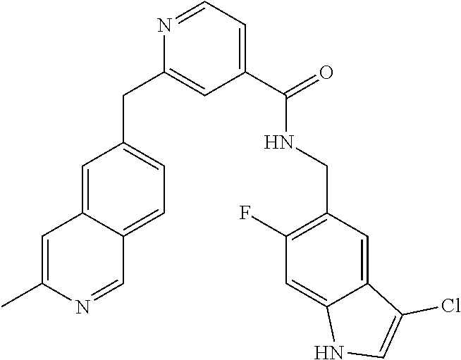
C1=C2C(=CC=C1CC1=CC(C(=O)NCC3=C(F)C=C4C(=C3)C(Cl)=CN4)=CC=N1)C=NC(C)=C2
